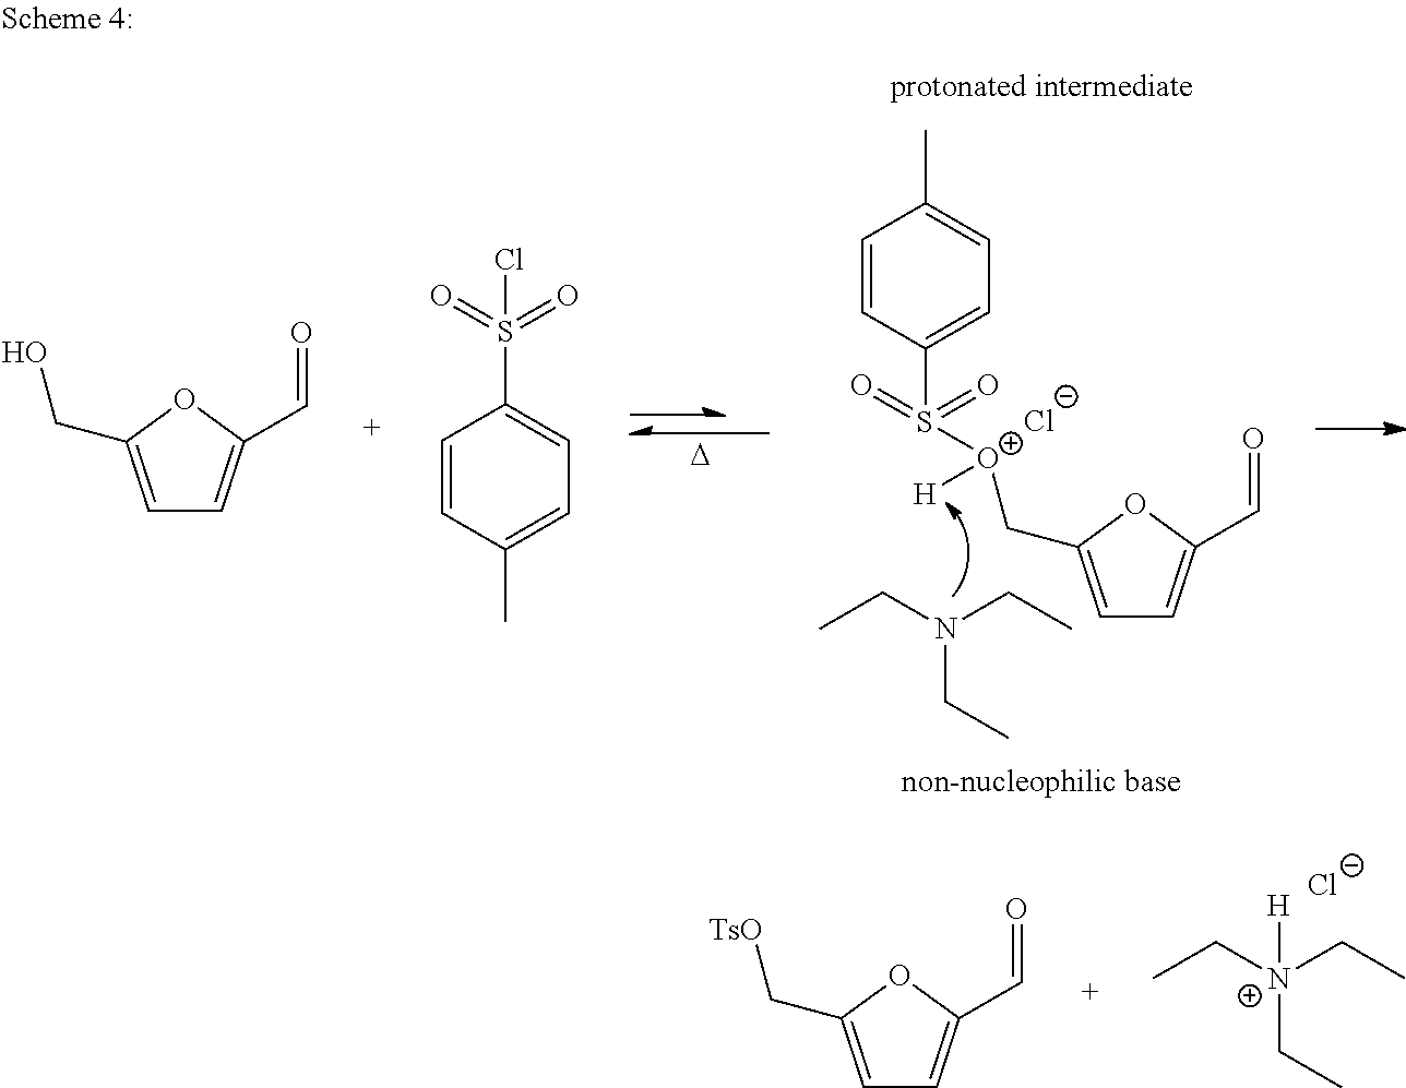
[D].C1=CC(S([O+](CC2=CC=C(C=O)O2)[H])(=O)=O)=CC=C1C.[Cl-].CCN(CC)CC.C1=C(CO)OC(C=O)=C1.C1=CC(C)=CC=C1S(=O)(=O)Cl.CC[N+](CC)(CC)[H].[Cl-].C1=C(C[TsO])OC(C=O)=C1
